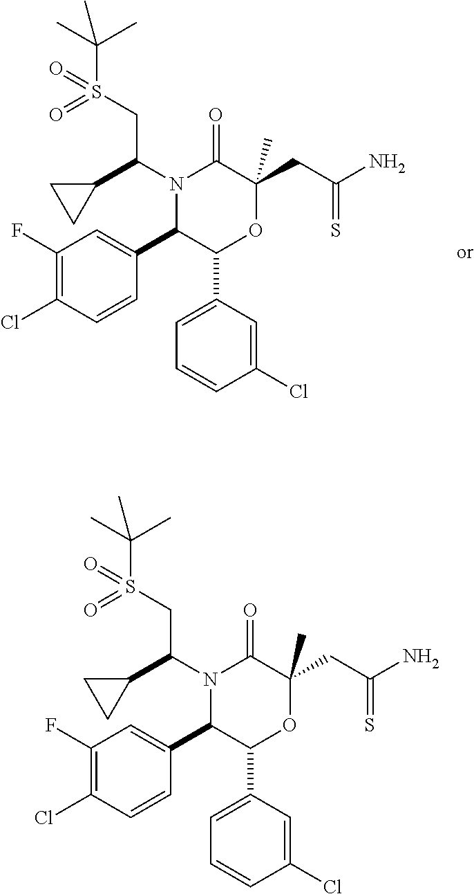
C1(F)=C(Cl)C=CC(C2C(C3=CC=CC(Cl)=C3)OC(CC(=S)N)(C)C(=O)N2C(C2CC2)CS(C(C)(C)C)(=O)=O)=C1.C1(F)=C(Cl)C=CC(C2C(C3=CC=CC(Cl)=C3)OC(CC(=S)N)(C)C(=O)N2C(C2CC2)CS(C(C)(C)C)(=O)=O)=C1
